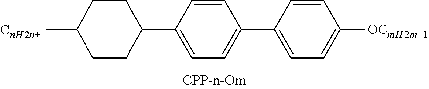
C1CC([CnH2n+1])CCC1C1=CC=C(C2=CC=C([OCmH2m+1])C=C2)C=C1
